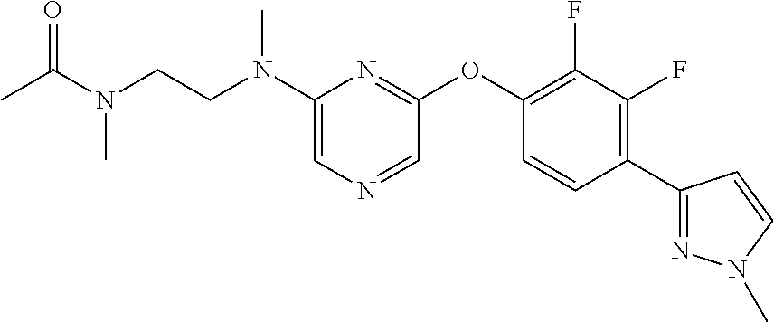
C1(N(CCN(C)C(=O)C)C)=CN=CC(OC2=C(F)C(F)=C(C3=NN(C)C=C3)C=C2)=N1
